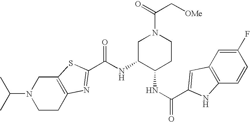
C12=C(CCN(C(C)C)C1)N=C(C(NC1C(NC(=O)C3=CC4=C(C=CC(F)=C4)N3)CCN(C(=O)C[OMe])C1)=O)S2
